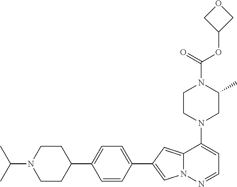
N1(C2=CC=NN3C2=CC(C2=CC=C(C4CCN(C(C)C)CC4)C=C2)=C3)CC(C)N(C(OC2COC2)=O)CC1
